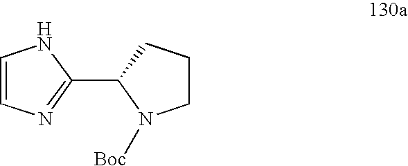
C1CCC(C2=NC=CN2)N1[Boc]
